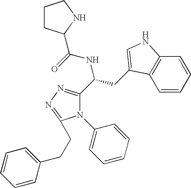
N1(C2=CC=CC=C2)C(C(CC2=CNC3=C2C=CC=C3)NC(=O)C2CCCN2)=NN=C1CCC1=CC=CC=C1
